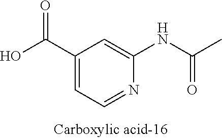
C1(C(O)=O)=CC=NC(NC(C)=O)=C1
